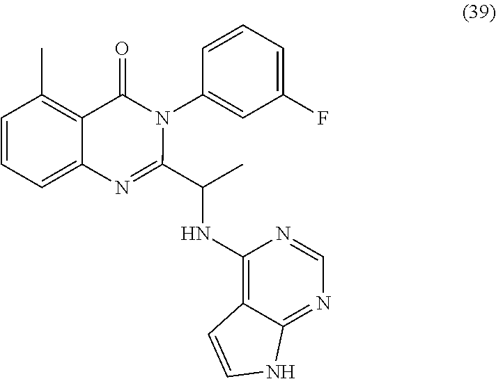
C1=CC=C2C(=C1C)C(=O)N(C1=CC(F)=CC=C1)C(C(C)NC1=C3C(=NC=N1)NC=C3)=N2
